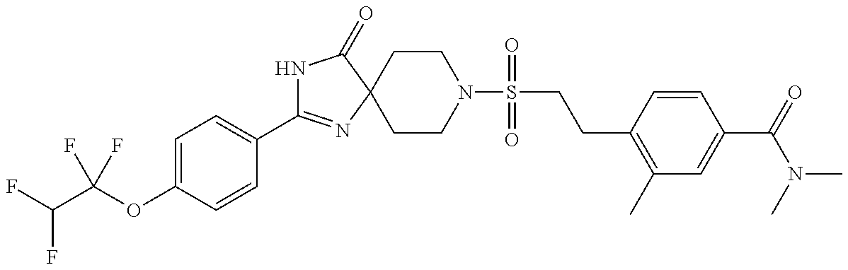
N1C(C2=CC=C(OC(C(F)F)(F)F)C=C2)=NC2(C1=O)CCN(S(CCC1=C(C)C=C(C(N(C)C)=O)C=C1)(=O)=O)CC2
